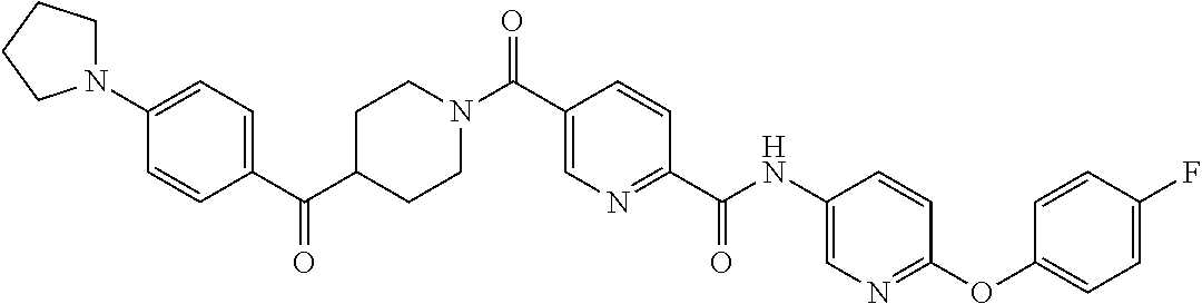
C1=C(C(N2CCC(C(C3=CC=C(N4CCCC4)C=C3)=O)CC2)=O)C=CC(C(=O)NC2=CN=C(OC3=CC=C(F)C=C3)C=C2)=N1
